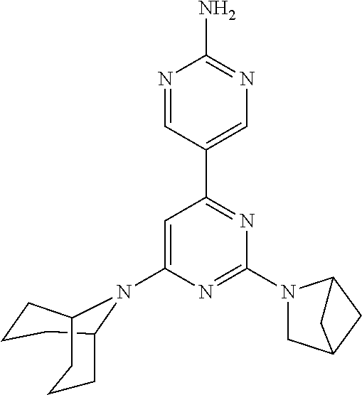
C1=C(N2C3CCCC2CCC3)N=C(N2CC3CC2C3)N=C1C1=CN=C(N)N=C1
